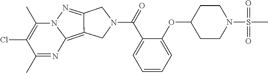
N12C(C)=C(Cl)C(C)=NC1=C1C(=N2)CN(C(=O)C2=CC=CC=C2OC2CCN(S(C)(=O)=O)CC2)C1
